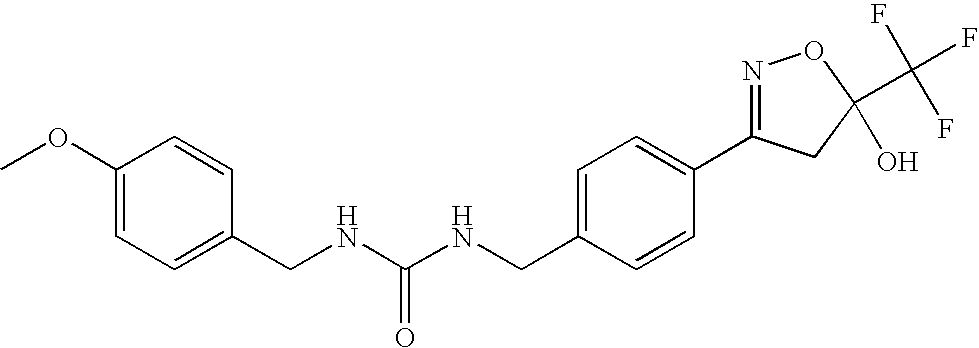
C(NC(NCC1=CC=C(C2=NOC(C(F)(F)F)(O)C2)C=C1)=O)C1=CC=C(OC)C=C1
